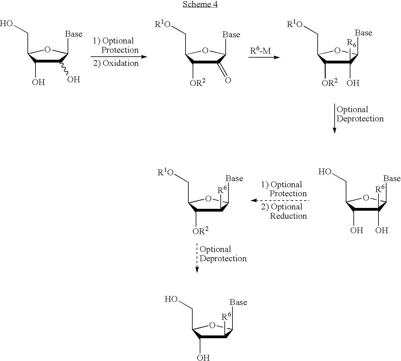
C1(O)C(O)C(CO)OC1[Base].C1(=O)C([OR2])C(C[R1O])OC1[Base].C1([R6])(O)C([OR2])C(C[R1O])OC1[Base].C1([R6])C([OR2])C(C[R1O])OC1[Base].C1(O)([R6])C(O)C(CO)OC1[Base].C1([R6])C(O)C(CO)OC1[Base]
